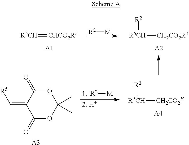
[R5CH]=[CHCO2RA].[A1].[R2][M].[R5CH]([CH2CO2RA])[R2].[A2].[R5CH]([CH2CO2H])[R2].[A4].[R2][M].O1C(=O)C(=C[R5])C(=O)OC1(C)C.[A3]
